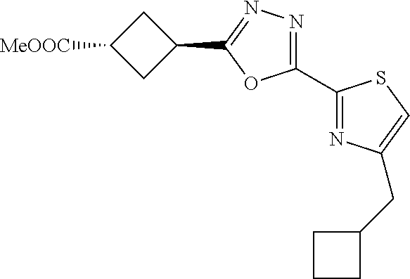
C1(C2=NC(CC3CCC3)=CS2)=NN=C(C2CC([MeOOC])C2)O1
